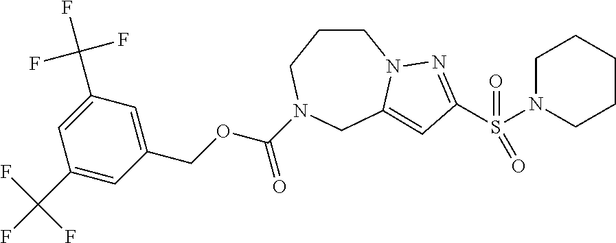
C1CCN(C(OCC2=CC(C(F)(F)F)=CC(C(F)(F)F)=C2)=O)CC2=CC(S(N3CCCCC3)(=O)=O)=NN12
